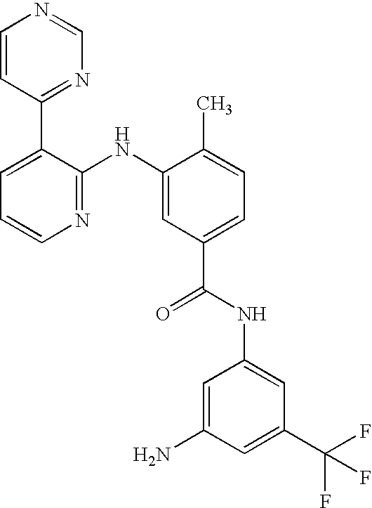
C1=CC(C2=CC=CN=C2NC2=CC(C(NC3=CC(C(F)(F)F)=CC(N)=C3)=O)=CC=C2C)=NC=N1
